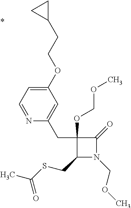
C1(CC2=CC(OCCC3CC3)=CC=N2)(OCOC)C(CSC(C)=O)N(COC)C1=O
